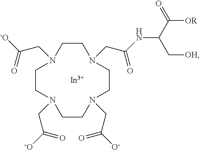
[In].C1CN(CC(NC(C([OR])=O)C[OH])=O)CCN(CC([O-])=O)CCN(CC([-O])=O)CCN1CC([-O])=O
